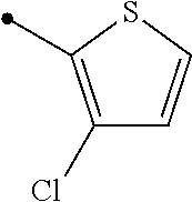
C1(Cl)=C(C)SC=C1
